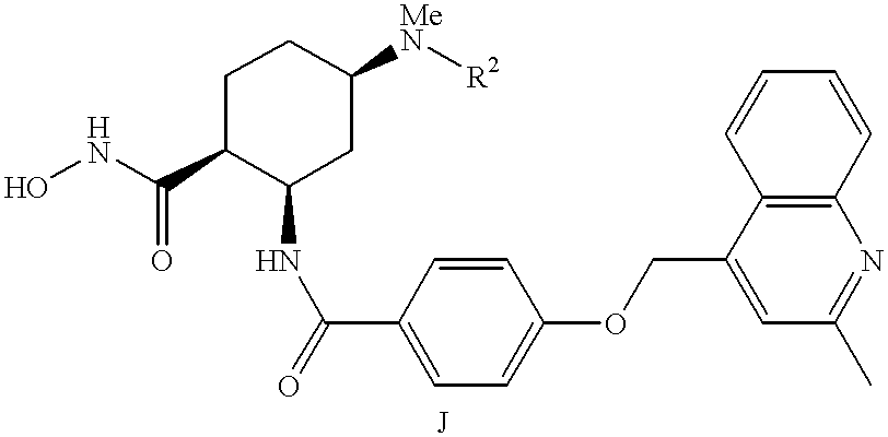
C1(NC(=O)C2=CC=C(OCC3=CC(C)=NC4=C3C=CC=C4)C=C2)CC([MeN][R2])CCC1C(NO)=O
